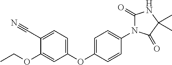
C1(C#N)=CC=C(OC2=CC=C(N3C(=O)NC(C)(C)C3=O)C=C2)C=C1OCC
